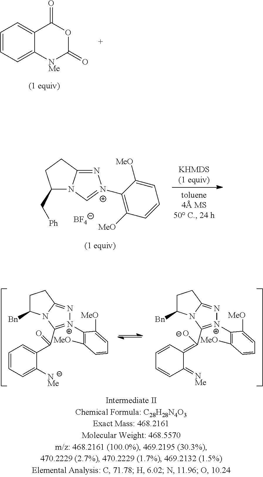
C1=CC=C2C(=C1)C(=O)OC(=O)[NMe]2.C1(C[Ph])N2C(=N[N+](C3=C([MeO])C=CC=C3[MeO])=C2)CC1.[BF4].C1C([Bn])N2C(=N[N+](C3=C([MeO])C=CC=C3[MeO])=C2C(C2=CC=CC=C2[NMe])=O)C1.C1C([Bn])N2C(=N[N+](C3=C([MeO])C=CC=C3[MeO])=C2C(=C2C=CC=CC2=[NMe])[O-])C1
